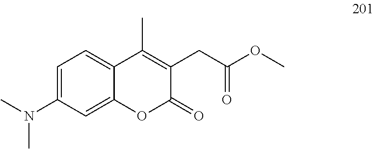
C12=CC(N(C)C)=CC=C1C(C)=C(CC(=O)OC)C(=O)O2
